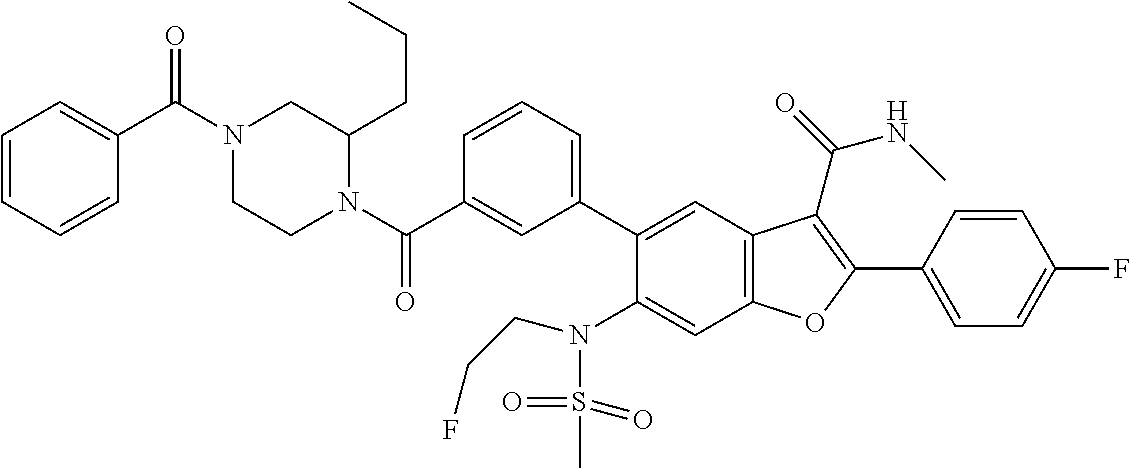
C1=CC(C2=C(C(=O)NC)C3=C(C=C(N(S(=O)(=O)C)CCF)C(C4=CC=CC(C(N5C(CCC)CN(C(=O)C6=CC=CC=C6)CC5)=O)=C4)=C3)O2)=CC=C1F
